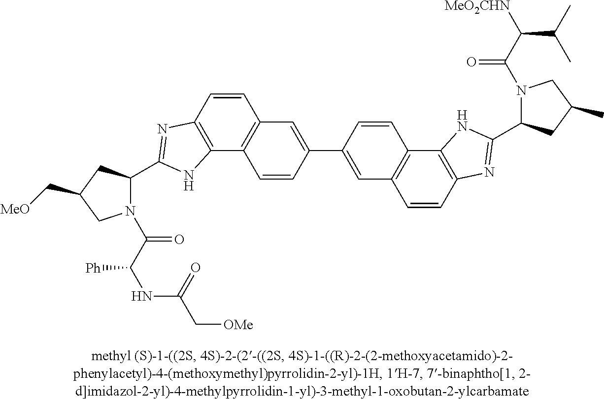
C1=CC2=C(C3=C1C=C(C1=CC4=C(C=C1)C1=C(C=C4)N=C(C4N(C(C([MeO2CHN])C(C)C)=O)CC(C)C4)N1)C=C3)NC(C1N(C(C(NC(C[OMe])=O)[Ph])=O)CC(C[MeO])C1)=N2
